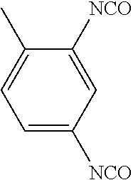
C1=C([NCO])C=C([NCO])C(C)=C1
